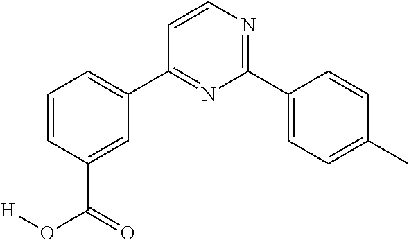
C1=CC(C(=O)O[H])=CC(C2=NC(C3=CC=C(C)C=C3)=NC=C2)=C1
